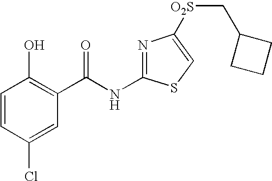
C1=CC(Cl)=CC(C(NC2=NC([O2S]CC3CCC3)=CS2)=O)=C1O
